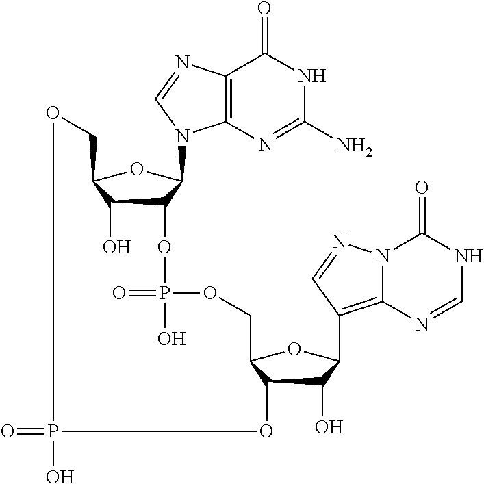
C12C(O)C(OC1N1C3=C(N=C1)C(=O)NC(N)=N3)COP(O)(=O)OC1C(O)C(C3=C4N(C(=O)NC=N4)N=C3)OC1COP(=O)(O)O2
